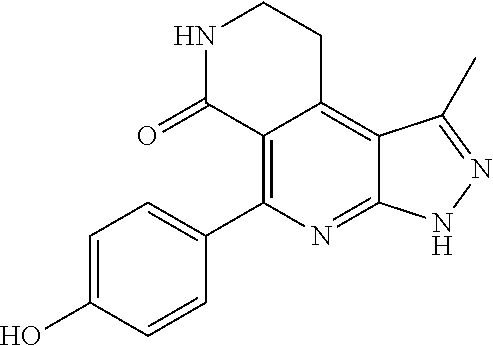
C1=C(O)C=CC(C2=C3C(=C4C(=N2)NN=C4C)CCNC3=O)=C1
